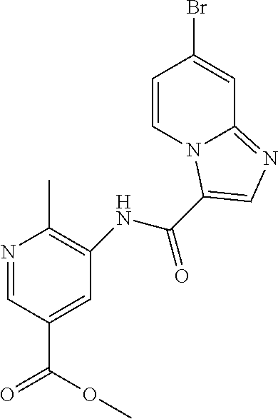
N1=CC(C(OC)=O)=CC(NC(=O)C2=CN=C3N2C=CC(Br)=C3)=C1C
